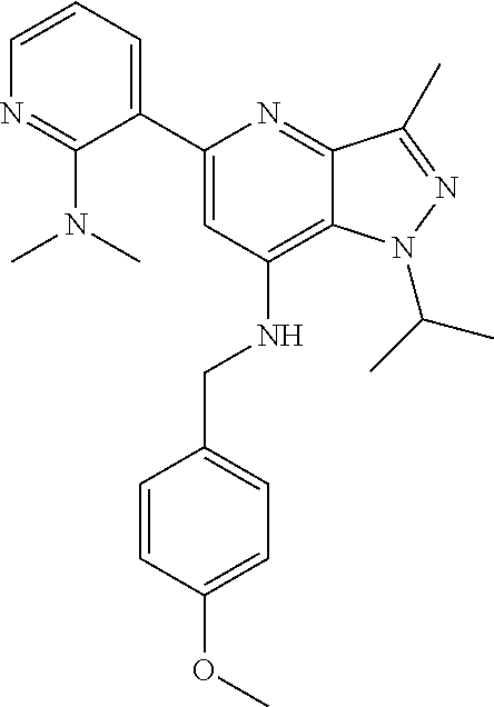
C1=CC=C(C2=CC(NCC3=CC=C(OC)C=C3)=C3C(=N2)C(C)=NN3C(C)C)C(N(C)C)=N1
